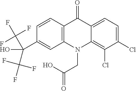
C12=C(N(CC(O)=O)C3=C(Cl)C(Cl)=CC=C3C1=O)C=C(C(C(F)(F)F)(O)C(F)(F)F)C=C2
